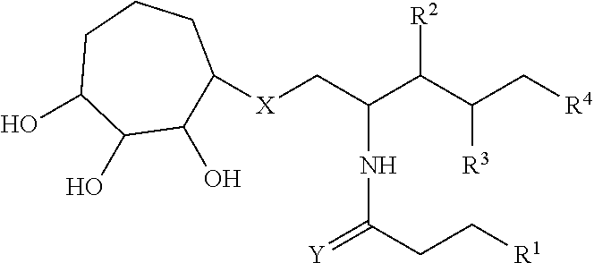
[X](CC(C(C([R3])C[R4])[R2])NC(=[Y])CC[R1])C1CCCC(O)C(O)C1O
